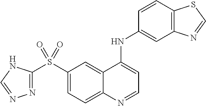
C1(S(C2=CC=C3C(=C2)C(NC2=CC4=C(C=C2)SC=N4)=CC=N3)(=O)=O)=NN=CN1
